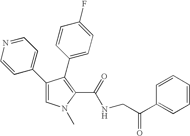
C1(C2=CC=NC=C2)=CN(C)C(C(=O)NCC(C2=CC=CC=C2)=O)=C1C1=CC=C(F)C=C1
